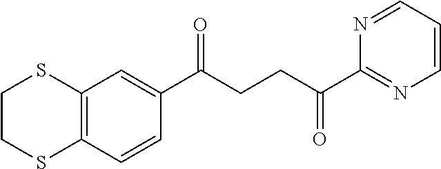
C1(C(CCC(C2=NC=CC=N2)=O)=O)=CC2=C(C=C1)SCCS2
